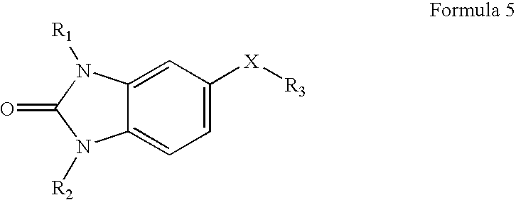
C12=CC=C([X][R3])C=C1N([R1])C(=O)N2[R2]
